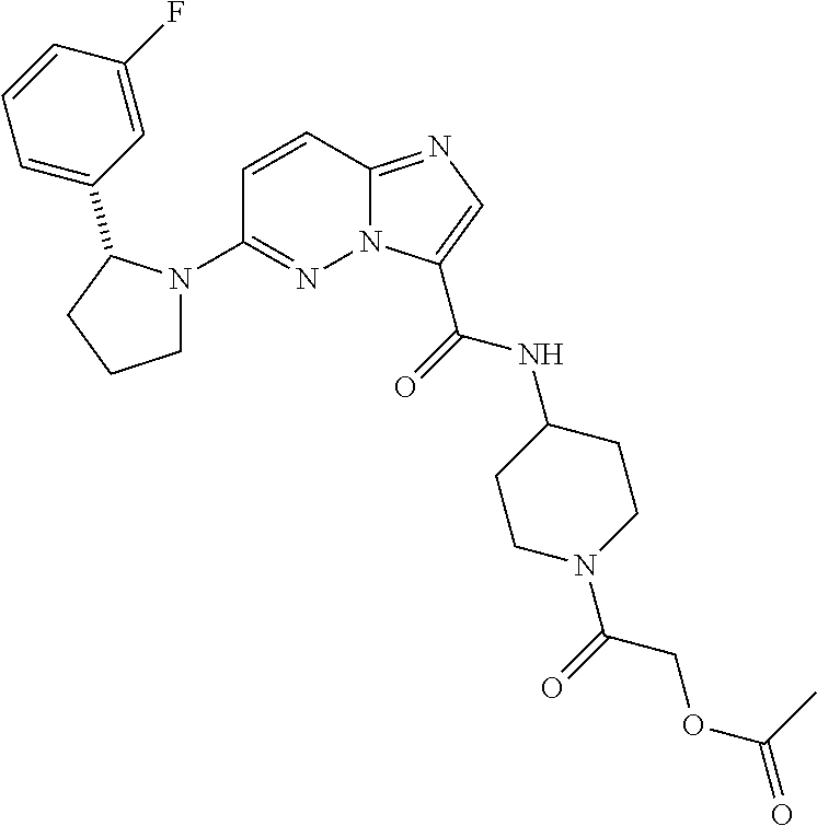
N12C(=NC=C1C(=O)NC1CCN(C(=O)COC(=O)C)CC1)C=CC(N1CCCC1C1=CC=CC(F)=C1)=N2
